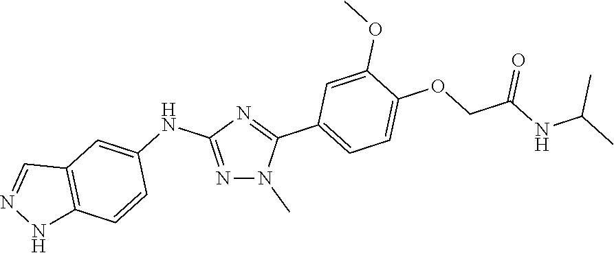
N1=C(NC2=CC3=C(C=C2)NN=C3)N=C(C2=CC=C(OCC(NC(C)C)=O)C(OC)=C2)N1C
